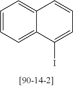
C1=CC=C2C(=C1)C=CC=C2I
